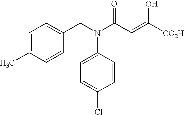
C1=C(C)C=CC(CN(C2=CC=C(Cl)C=C2)C(C=C(O)[CO2H])=O)=C1
